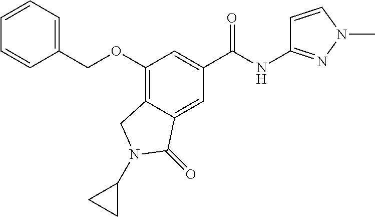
C1=CN(C)N=C1NC(C1=CC(OCC2=CC=CC=C2)=C2C(=C1)C(=O)N(C1CC1)C2)=O
